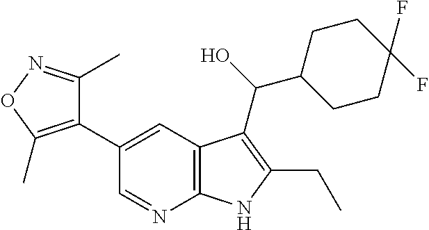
C1(C2=CC3=C(N=C2)NC(CC)=C3C(C2CCC(F)(F)CC2)O)=C(C)ON=C1C
